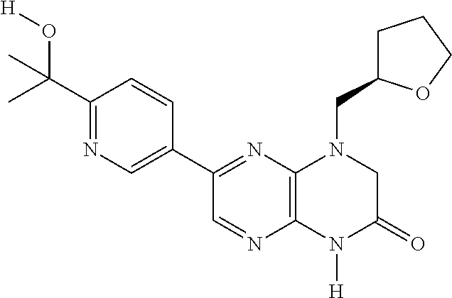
C1(C(C)(O[H])C)=NC=C(C2=NC3=C(N=C2)N([H])C(=O)CN3CC2CCCO2)C=C1
